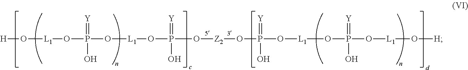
[H]O[L1]OP(O[L1]OP(O[Z2]OP(O[L1]OP(O[L1]O[H])(O)=[Y])(O)=[Y])(O)=[Y])(O)=[Y]
